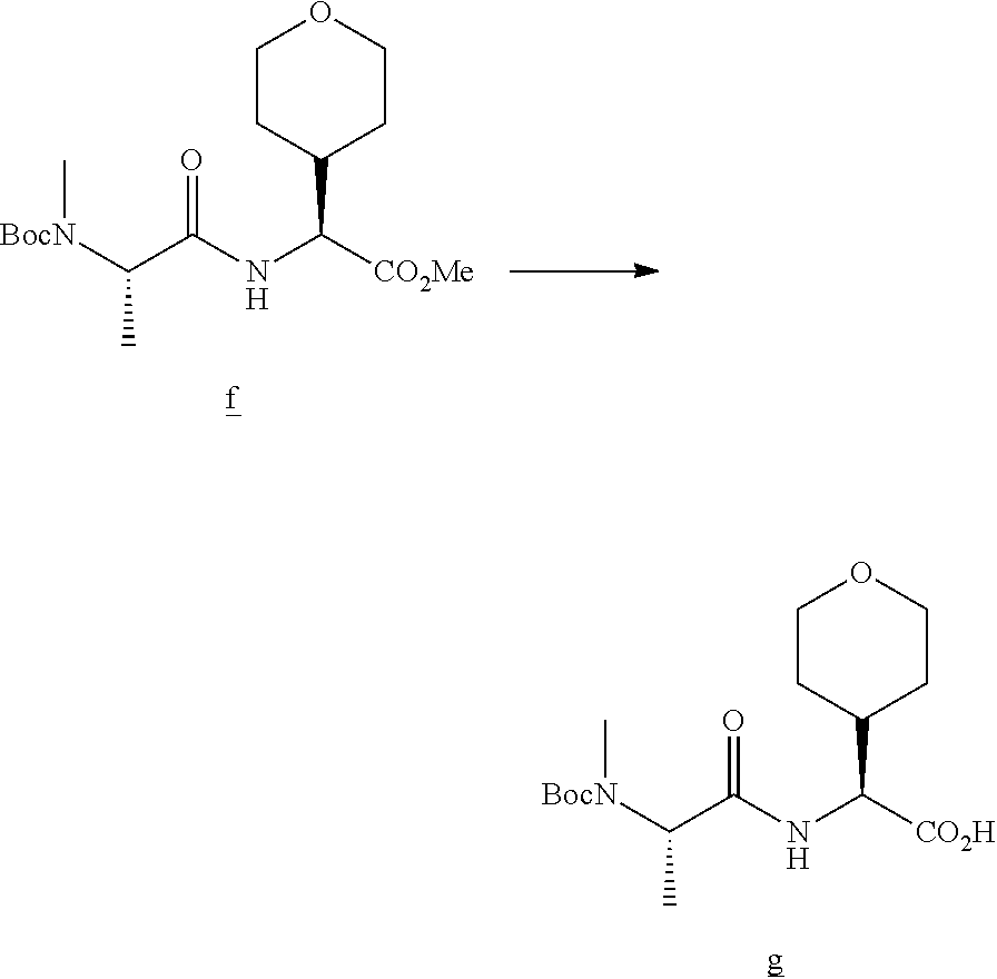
C(C(NC([CO2Me])C1CCOCC1)=O)([BocN]C)C.C(C(NC([CO2H])C1CCOCC1)=O)([BocN]C)C
